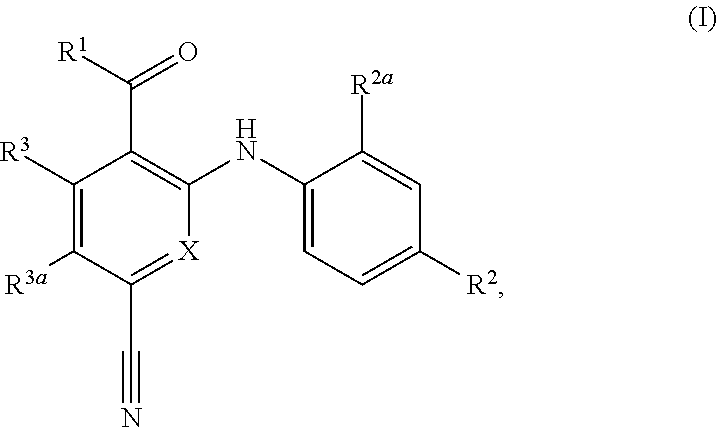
C1([R3])=C([R3a])C(C#N)=[X]C(NC2=CC=C([R2])C=C2[R2a])=C1C(=O)[R1]
